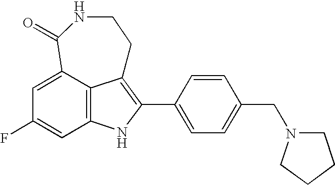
C12=C3C(=CC(F)=C1)C(=O)NCCC3=C(C1=CC=C(CN3CCCC3)C=C1)N2
